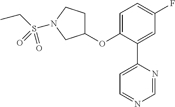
C1(OC2=CC=C(F)C=C2C2=CC=NC=N2)CCN(S(CC)(=O)=O)C1
